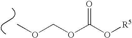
COCOC(O[R5])=O
